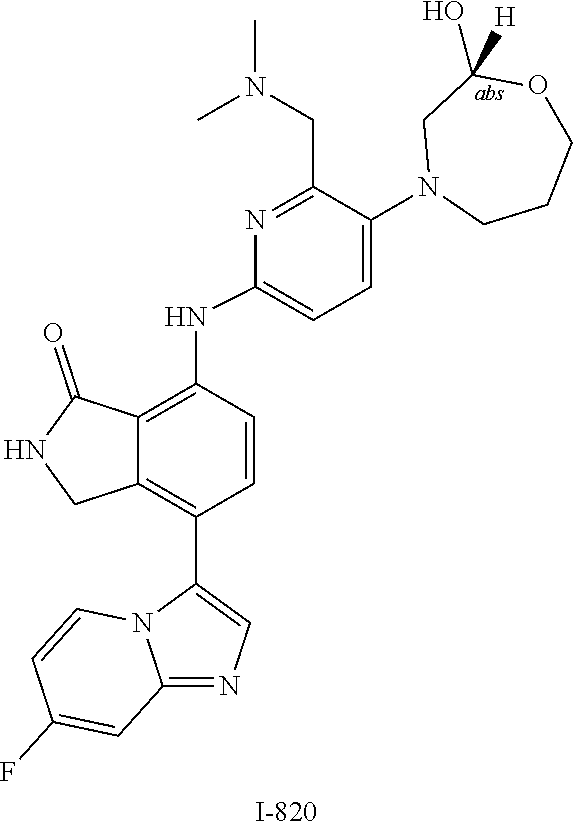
N1=C2N(C(C3=C4CNC(=O)C4=C(NC4=CC=C(N5CCCOC([H])(O)C5)C(CN(C)C)=N4)C=C3)=C1)C=CC(F)=C2
